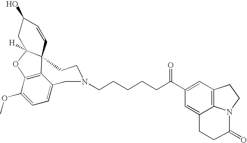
C12=C3C=C(C(CCCCCN4CC5=CC=C(OC)C6=C5C5(CC4)C([H])(O6)CC(O)C=C5)=O)C=C1CCC(=O)N2CC3
